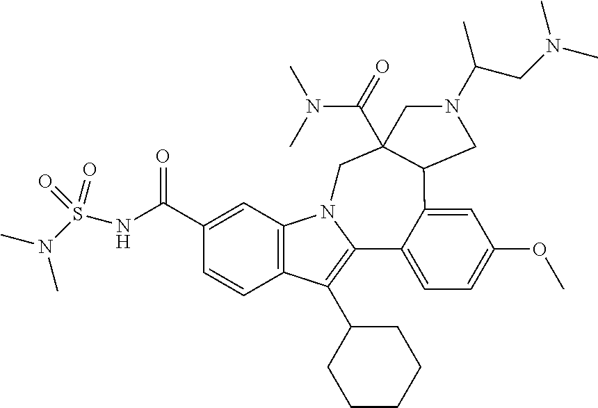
C12=C(C=C(C(NS(N(C)C)(=O)=O)=O)C=C1)N1C(=C2C2CCCCC2)C2=CC=C(OC)C=C2C2C(C(=O)N(C)C)(C1)CN(C(CN(C)C)C)C2
